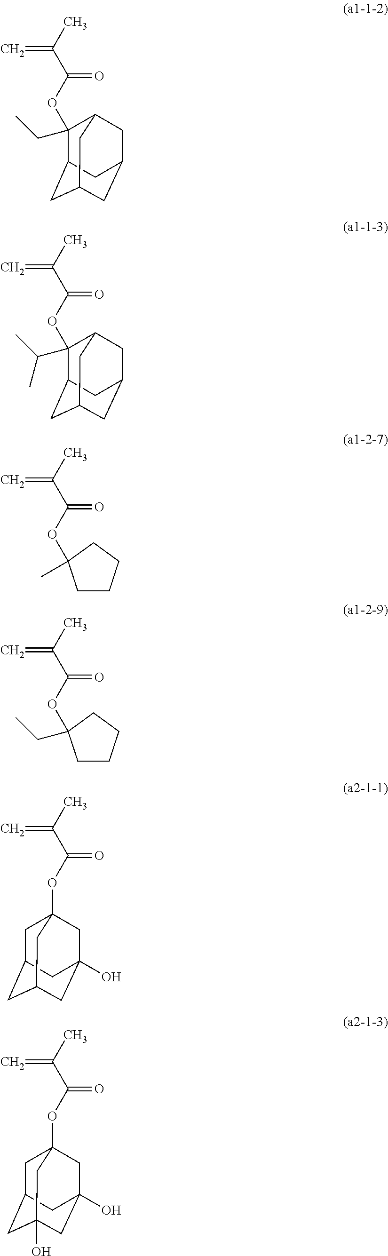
C1(CC)(OC(C(C)=C)=O)C2CC3CC(CC1C3)C2.C1(C(C)C)(OC(C(C)=C)=O)C2CC3CC(CC1C3)C2.O(C(C(C)=C)=O)C1(C)CCCC1.O(C(C(C)=C)=O)C1(CC)CCCC1.O(C(C(C)=C)=O)C12CC3CC(CC(O)(C1)C3)C2.O(C(C(C)=C)=O)C12CC3CC(O)(CC(O)(C1)C3)C2
